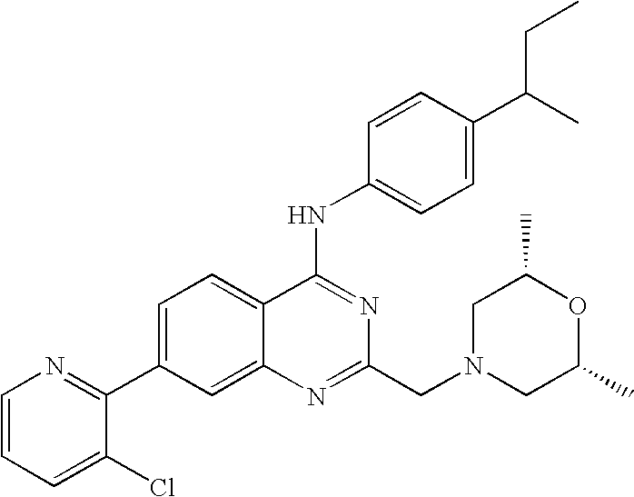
C1=CC=C(Cl)C(C2=CC=C3C(=C2)N=C(CN2CC(C)OC(C)C2)N=C3NC2=CC=C(C(C)CC)C=C2)=N1
